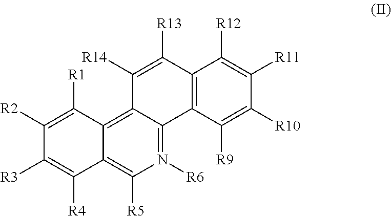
C12=C3C(=N([R6])C([R5])=C1C([R4])=C([R3])C([R2])=C2[R1])C1=C(C([R13])=C3[R14])C([R12])=C([R11])C([R10])=C1[R9]
